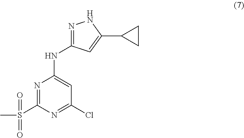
N1=C(S(C)(=O)=O)N=C(Cl)C=C1NC1=NNC(C2CC2)=C1
